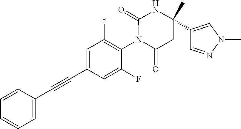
C1=CC(C#CC2=CC(F)=C(N3C(=O)CC(C4=CN(C)N=C4)(C)NC3=O)C(F)=C2)=CC=C1
